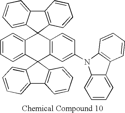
C12=C(C3(C4=CC=CC=C14)C1=CC=CC=C1C1(C4=C3C=CC(N3C5=CC=CC=C5C5=C3C=CC=C5)=C4)C3=C(C4=CC=CC=C41)C=CC=C3)C=CC=C2
